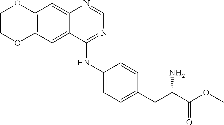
C12=C(C=C3C(=C1)N=CN=C3NC1=CC=C(CC(C(OC)=O)N)C=C1)OCCO2
